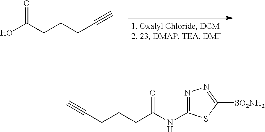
OC(CCCC#C)=O.N(C(CCCC#C)=O)C1=NN=C([SO2NH2])S1
